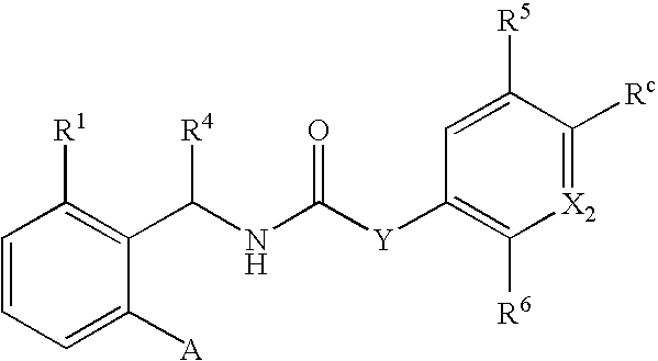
C1=CC=C([A])C(C(NC([Y]C2=C([R6])[X2]=C([Rc])C([R5])=C2)=O)[R4])=C1[R1]
